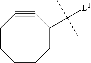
C1CCC(C([L1])(C)C)C#CCC1
